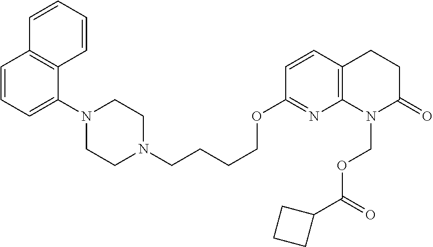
C1=CC=C(N2CCN(CCCCOC3=NC4=C(C=C3)CCC(=O)N4COC(C3CCC3)=O)CC2)C2=C1C=CC=C2
